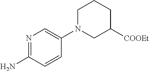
N1=C(N)C=CC(N2CC([COOEt])CCC2)=C1
